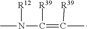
N(C(=C([R39])C)[R39])(C)[R12]
